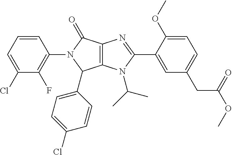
C12=C(N(C(C)C)C(C3=CC(CC(OC)=O)=CC=C3OC)=N1)C(C1=CC=C(Cl)C=C1)N(C1=C(F)C(Cl)=CC=C1)C2=O
